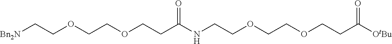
[Bn2N]CCOCCOCCC(NCCOCCOCCC([OtBu])=O)=O
